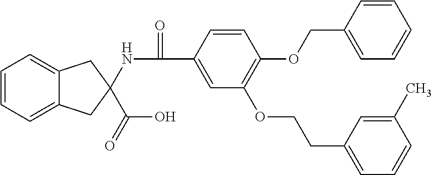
C12=CC=CC=C1CC(C(O)=O)(NC(=O)C1=CC(OCCC3=CC=CC(C)=C3)=C(OCC3=CC=CC=C3)C=C1)C2
